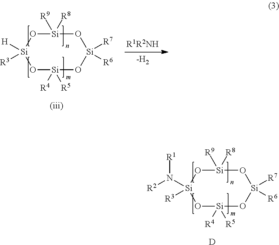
[H][Si]1([R3])O[Si]([R9])([R8])O[Si]([R7])([R6])O[Si]([R4])([R5])O1.[-H2].N([Si]1([R3])O[Si]([R9])([R8])O[Si]([R7])([R6])O[Si]([R4])([R5])O1)([R2])[R1].[D]
